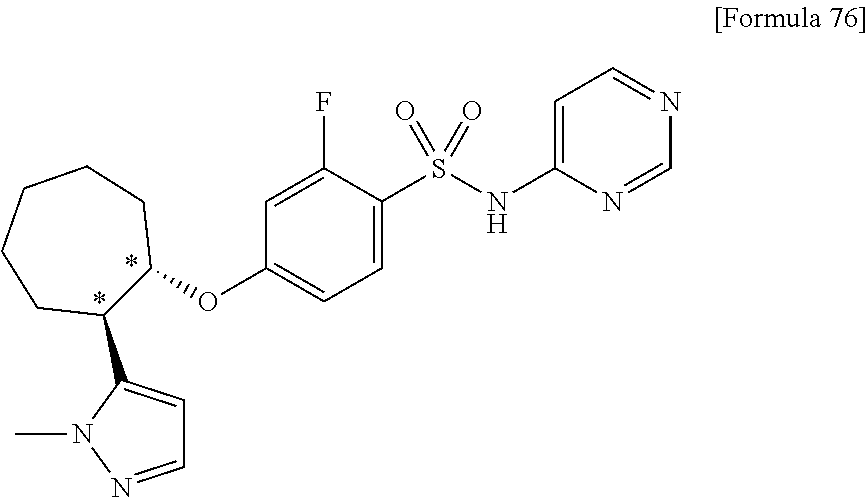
O(C1=CC=C(S(NC2=CC=NC=N2)(=O)=O)C(F)=C1)C1C(C2=CC=NN2C)CCCCC1
